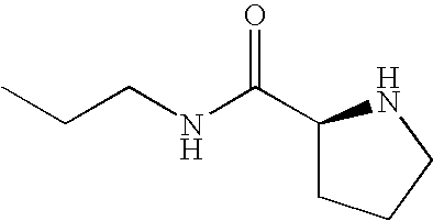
C(CNC(C1CCCN1)=O)C
